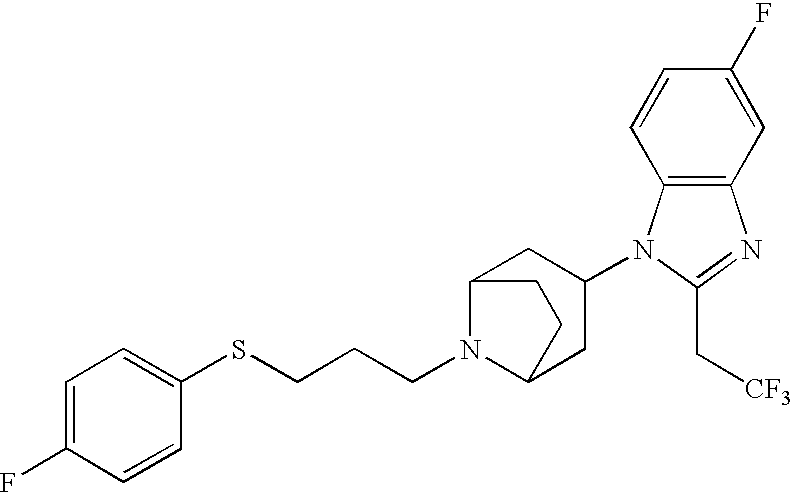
C1=C(F)C=CC(SCCCN2C3CC(N4C5=C(N=C4C[CF3])C=C(F)C=C5)CC2CC3)=C1
